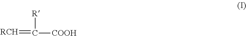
[R]C([COOH])=[RCH]
